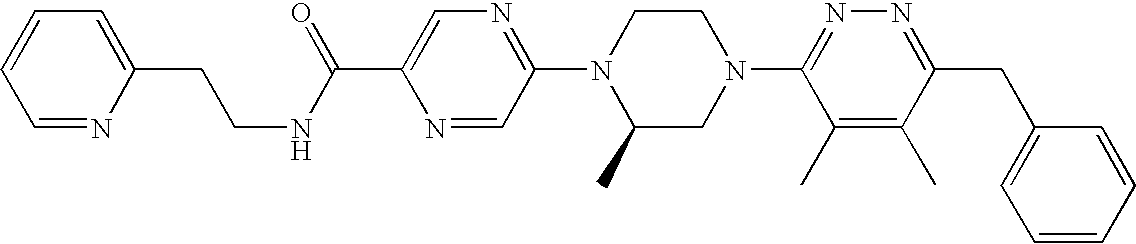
N1=CC(N2C(C)CN(C3=NN=C(CC4=CC=CC=C4)C(C)=C3C)CC2)=NC=C1C(=O)NCCC1=CC=CC=N1
